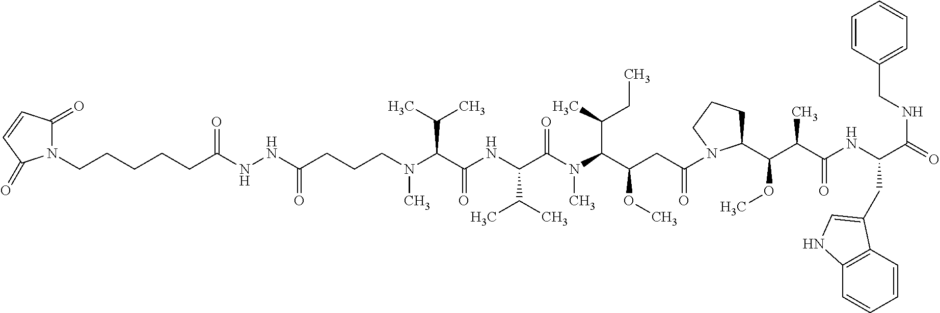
C(CCN(C(C(NC(C(N(C)C(C(CC)C)C(OC)CC(=O)N1C(C(OC)C(C(=O)NC(C(=O)NCC2=CC=CC=C2)CC2=CNC3=C2C=CC=C3)C)CCC1)=O)C(C)C)=O)C(C)C)C)C(NNC(=O)CCCCCN1C(=O)C=CC1=O)=O
